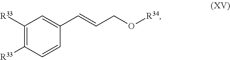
C1([R33])=C([R33])C=CC(C=CCO[R34])=C1
